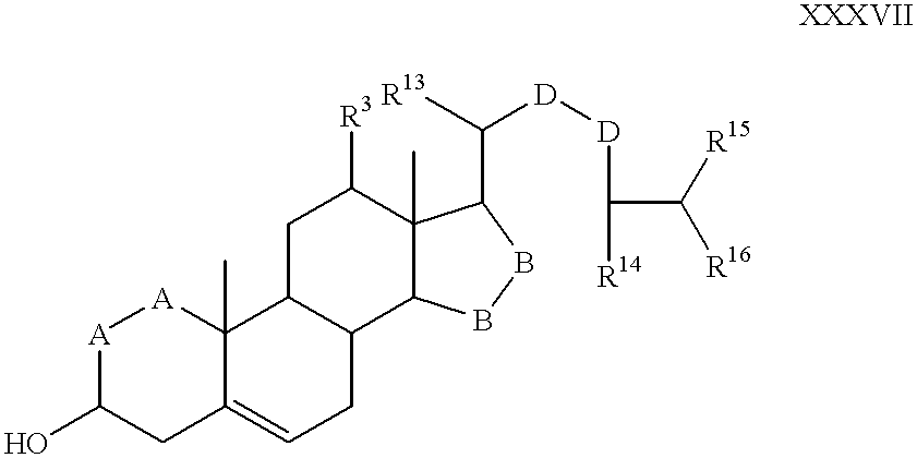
[A]1C(O)CC2=CCC3C(C2(C)[A]1)CC([R3])C1(C)C3BBC1C([R13])[D][D]C(C([R15])[R16])[R14]
